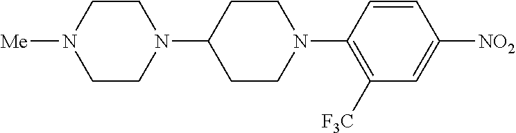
N1(C2CCN(C3=C([F3C])C=C([NO2])C=C3)CC2)CCN([Me])CC1
